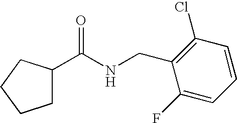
C1C(C(NCC2=C(Cl)C=CC=C2F)=O)CCC1
